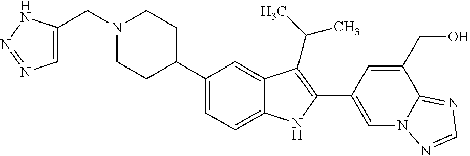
C(N1CCC(C2=CC=C3C(=C2)C(C(C)C)=C(C2=CN4C(=NC=N4)C(CO)=C2)N3)CC1)C1=CN=NN1
